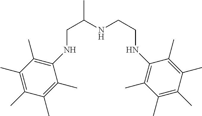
C(NC1=C(C)C(C)=C(C)C(C)=C1C)C(NCCNC1=C(C)C(C)=C(C)C(C)=C1C)C
